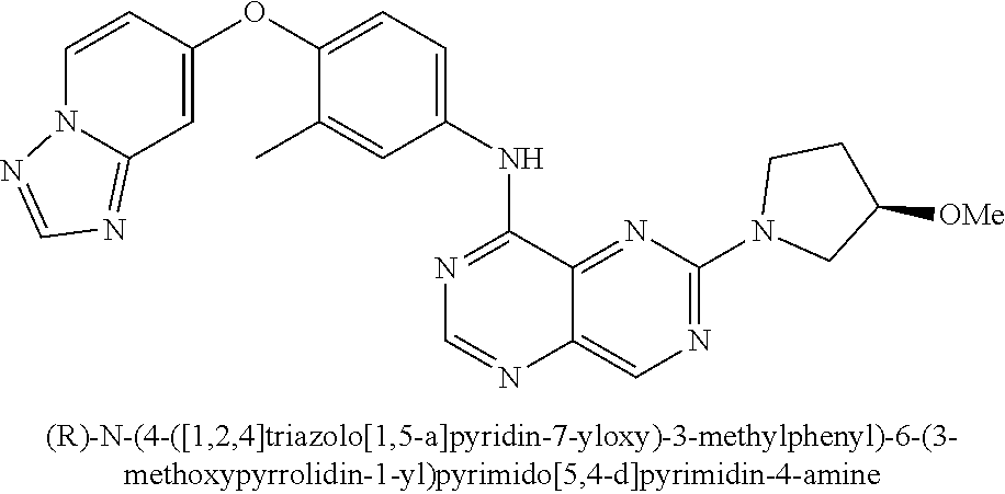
C1=CC(OC2=CC=C(NC3=NC=NC4=CN=C(N5CC([OMe])CC5)N=C34)C=C2C)=CC2=NC=NN12
